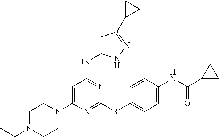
N1=C(SC2=CC=C(NC(C3CC3)=O)C=C2)N=C(NC2=CC(C3CC3)=NN2)C=C1N1CCN(CC)CC1
